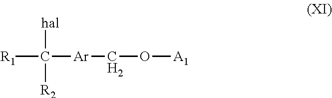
[R1]C([Ar]CO[A1])([hal])[R2]
